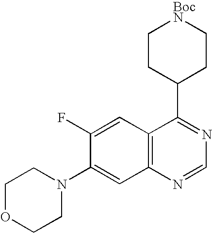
C12=C(C=C(F)C(N3CCOCC3)=C1)C(C1CC[BocN]CC1)=NC=N2
